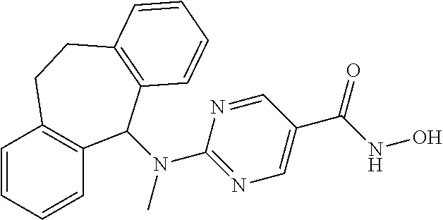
C1=CC=CC2=C1CCC1=C(C2N(C)C2=NC=C(C(NO)=O)C=N2)C=CC=C1
